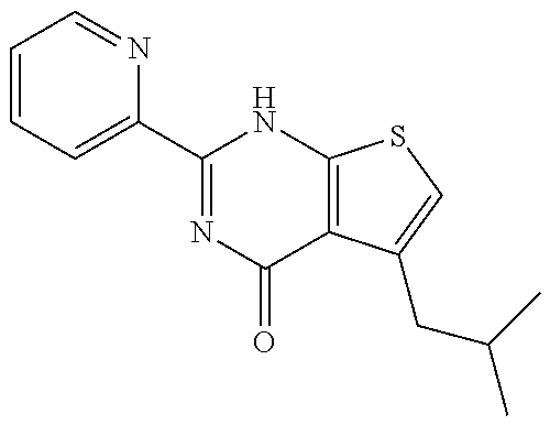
C1=CC=C(C2=NC(=O)C3=C(N2)SC=C3CC(C)C)N=C1
